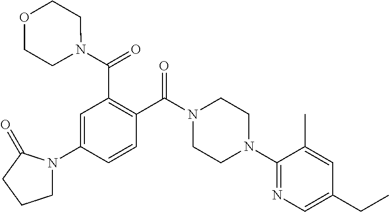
C1=C(N2CCCC2=O)C=CC(C(N2CCN(C3=NC=C(CC)C=C3C)CC2)=O)=C1C(N1CCOCC1)=O
